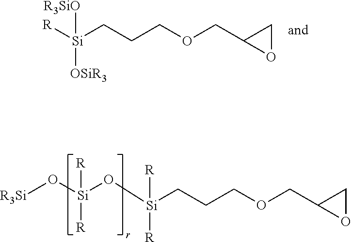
[Si](CCCOCC1OC1)([R])([OSiR3])[R3SiO].[Si](CCCOCC1OC1)(O[Si](O[R3Si])([R])[R])([R])[R]
